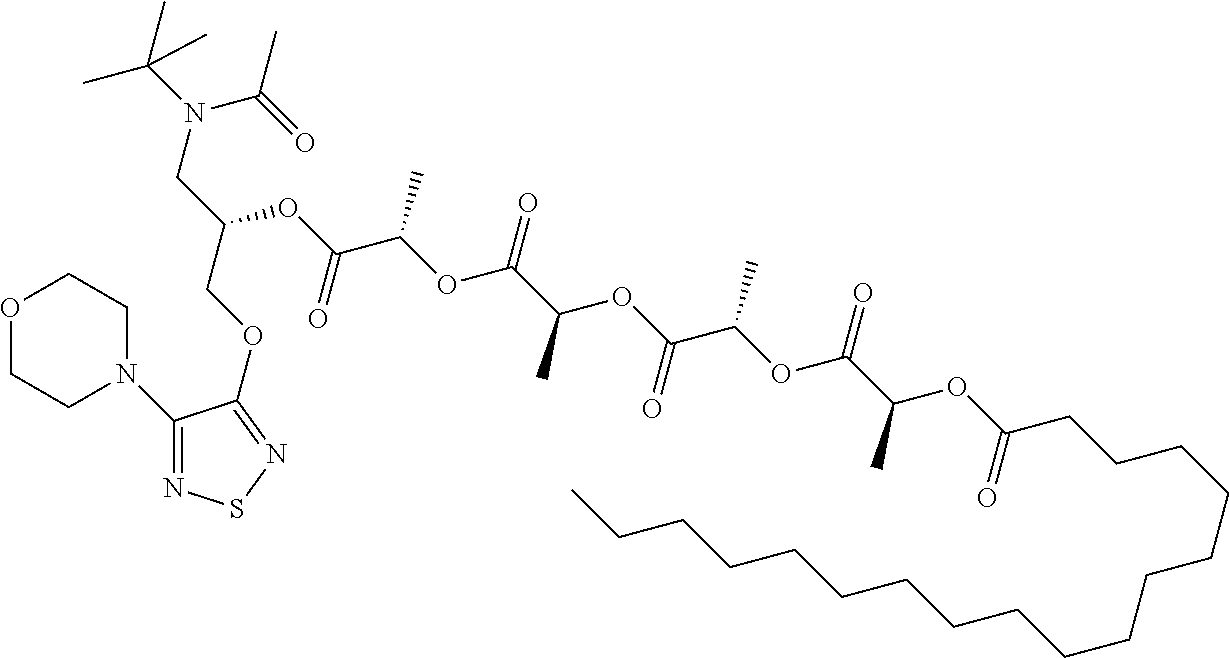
O1CCN(C2=NSN=C2OCC(CN(C(C)(C)C)C(=O)C)OC(C(OC(C(OC(C(OC(C(C)OC(CCCCCCCCCCCCCCCCC)=O)=O)C)=O)C)=O)C)=O)CC1
